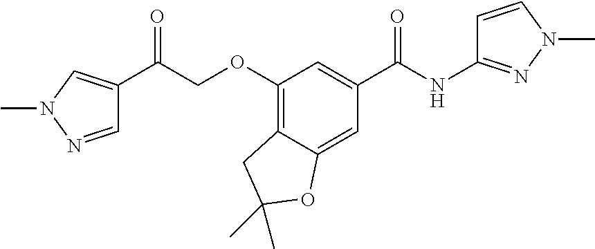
C1(OCC(C2=CN(C)N=C2)=O)=C2C(=CC(C(NC3=NN(C)C=C3)=O)=C1)OC(C)(C)C2
